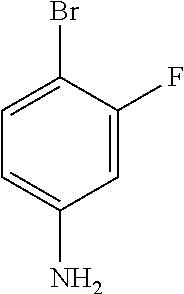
C1=C(N)C=C(F)C(Br)=C1
